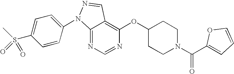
C12=NC=NC(OC3CCN(C(C4=CC=CO4)=O)CC3)=C1C=NN2C1=CC=C(S(C)(=O)=O)C=C1
